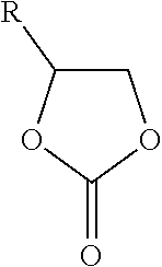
C1C([R])OC(=O)O1
